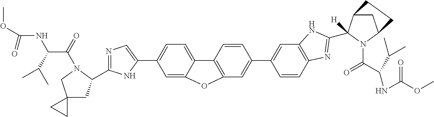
COC(NC(C(=O)N1C(C2=NC=C(C3=CC=C4C(=C3)OC3=C4C=CC(C4=CC5=C(C=C4)N=C(C4([H])C6CC(N4C(C(NC(OC)=O)C(C)C)=O)CC6)N5)=C3)N2)CC2(C1)CC2)C(C)C)=O
